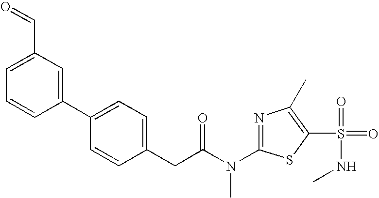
C1=C(C=O)C=C(C2=CC=C(CC(N(C3=NC(C)=C(S(=O)(=O)NC)S3)C)=O)C=C2)C=C1
